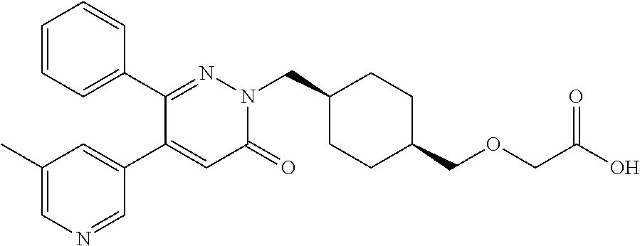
C1=CC=C(C2=NN(CC3CCC(COCC(O)=O)CC3)C(=O)C=C2C2=CC(C)=CN=C2)C=C1
